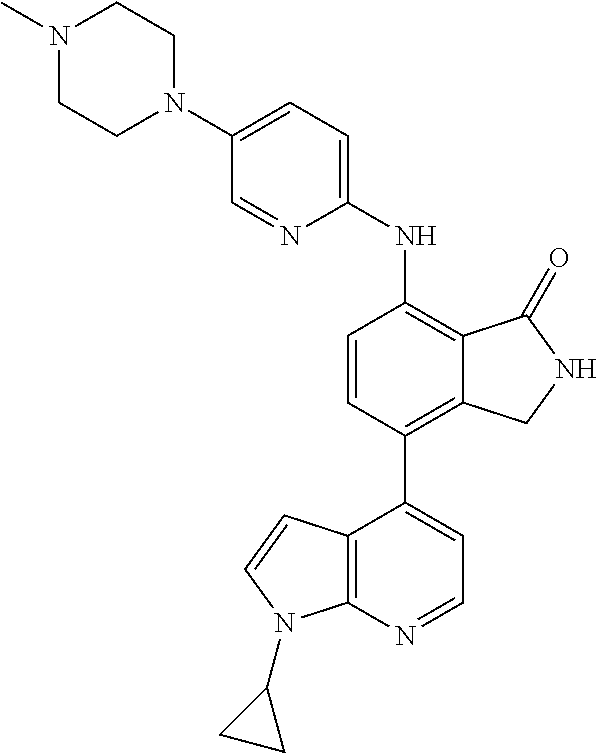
N1(C)CCN(C2=CC=C(NC3=C4C(=C(C5=CC=NC6=C5C=CN6C5CC5)C=C3)CNC4=O)N=C2)CC1
